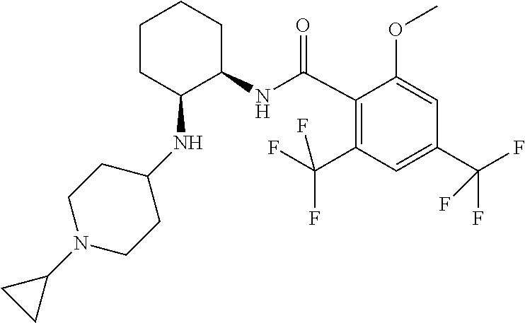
C1(C(=O)NC2CCCCC2NC2CCN(C3CC3)CC2)=C(C(F)(F)F)C=C(C(F)(F)F)C=C1OC
